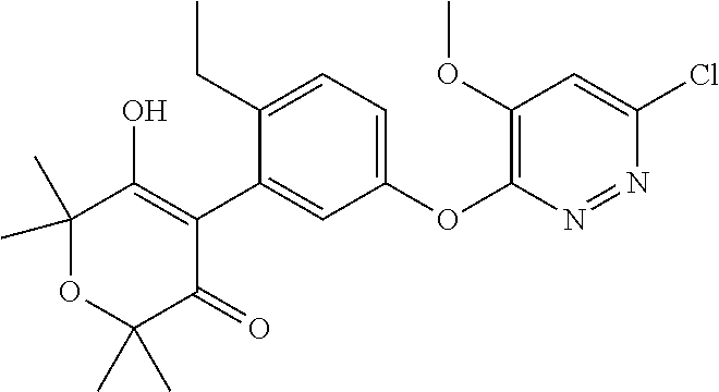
C1(C)(C)OC(C)(C)C(=O)C(C2=CC(OC3=C(OC)C=C(Cl)N=N3)=CC=C2CC)=C1O
